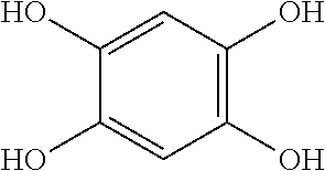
C1(O)=C(O)C=C(O)C(O)=C1
